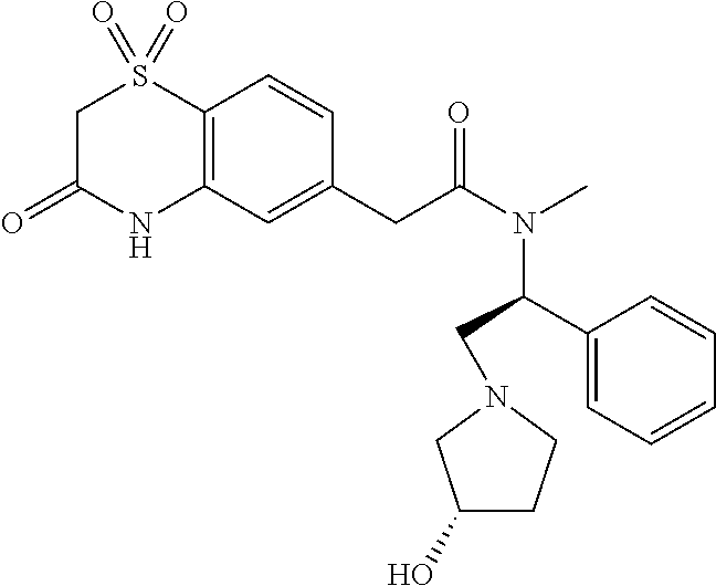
C12=C(C=C(CC(N(C)C(CN3CCC(O)C3)C3=CC=CC=C3)=O)C=C1)NC(=O)CS2(=O)=O
